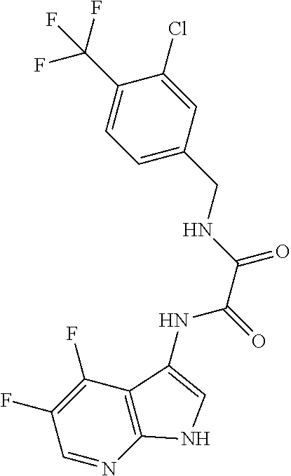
C1(C(F)(F)F)=CC=C(CNC(C(=O)NC2=CNC3=C2C(F)=C(F)C=N3)=O)C=C1Cl
